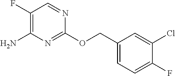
C1(F)=CC=C(COC2=NC(N)=C(F)C=N2)C=C1Cl
